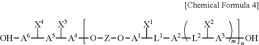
O([Z]O[A1]C([X1])[L1][A2][L2]C([X2])[A3]O)[A4]C([X3])[A5]C([X4])[A6]O
